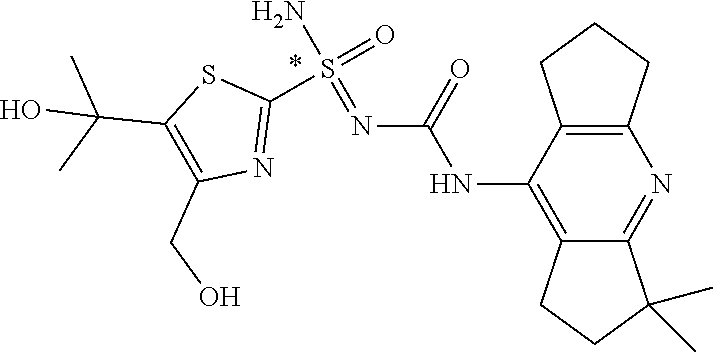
C12=C(C(NC(N=S(N)(=O)C3=NC(CO)=C(C(C)(C)O)S3)=O)=C3C(=N1)C(C)(C)CC3)CCC2
